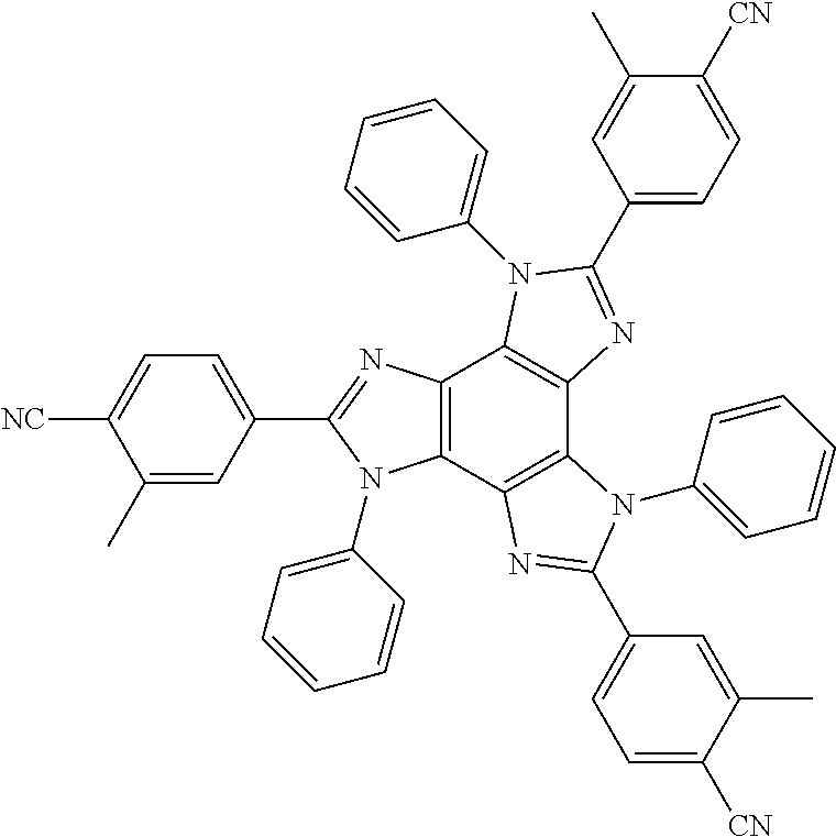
C12=C(C3=C(C4=C1N(C1=CC=CC=C1)C(C1=CC=C([CN])C(C)=C1)=N4)N(C1=CC=CC=C1)C(C1=CC=C([CN])C(C)=C1)=N3)N(C1=CC=CC=C1)C(C1=CC=C([NC])C(C)=C1)=N2
